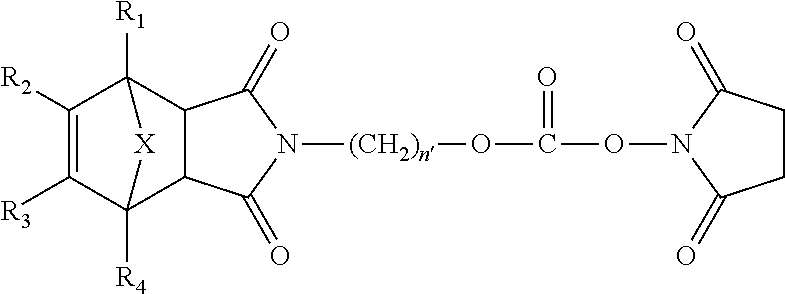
C1([R2])=C([R3])C2([R4])C3C(C1([R1])[X]2)C(=O)N([(CH2)n]OC(ON1C(=O)CCC1=O)=O)C3=O
